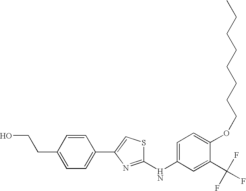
C1(NC2=CC=C(OCCCCCCCC)C(C(F)(F)F)=C2)=NC(C2=CC=C(CCO)C=C2)=CS1
